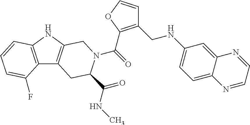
C(=O)(N1C(C(=O)NC)CC2=C(NC3=C2C(F)=CC=C3)C1)C1=C(CNC2=CC=C3C(=C2)N=CC=N3)C=CO1
